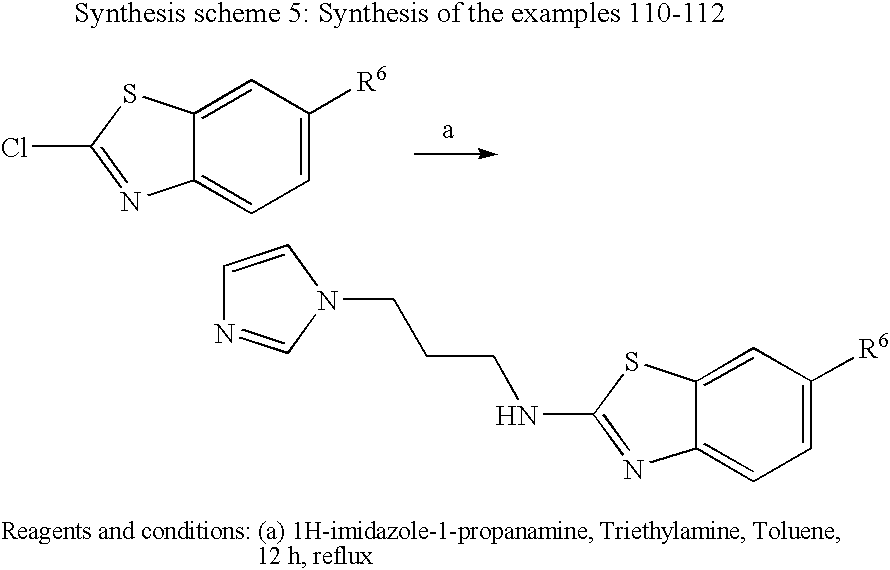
C12=CC=C([R6])C=C1SC(Cl)=N2.C12=CC=C([R6])C=C1SC(NCCCN1C=NC=C1)=N2
